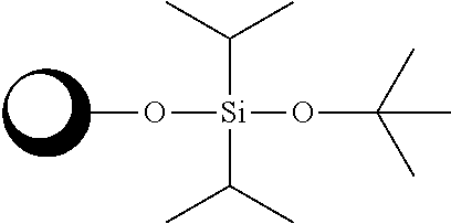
C([Si](C(C)C)(OC(C)(C)C)OC)(C)C
